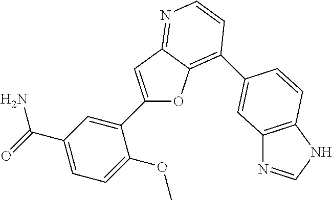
C1=C(C(=O)N)C=C(C2=CC3=NC=CC(C4=CC5=C(NC=N5)C=C4)=C3O2)C(OC)=C1
